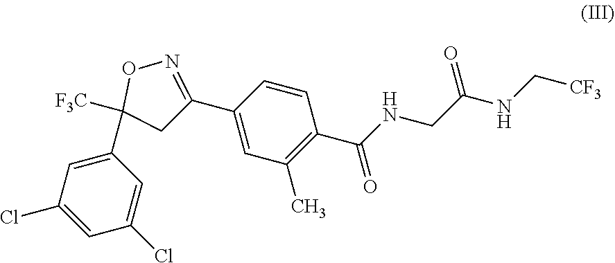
C1(C2([F3C])CC(C3=CC(C)=C(C(=O)NCC(=O)NC[CF3])C=C3)=NO2)=CC(Cl)=CC(Cl)=C1
